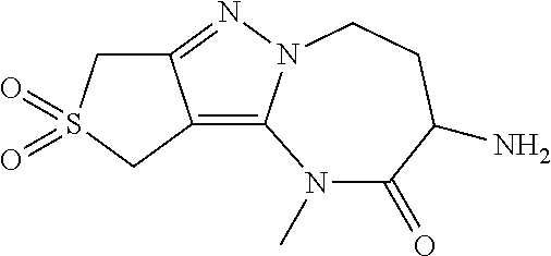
N1(C)C(=O)C(N)CCN2C1=C1C(=N2)CS(=O)(=O)C1
